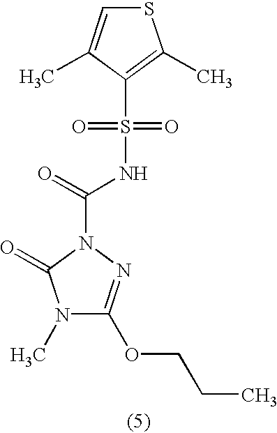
N1(C)C(OCCC)=NN(C(=O)NS(C2=C(C)SC=C2C)(=O)=O)C1=O
